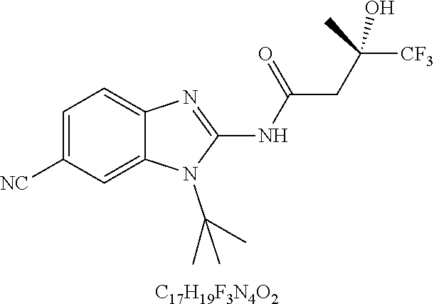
C1=C([NC])C=C2C(=C1)N=C(NC(CC([CF3])(C)O)=O)N2C(C)(C)C.[C17H19F3N4O2]
